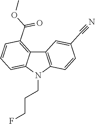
C12=C(N(CCCF)C3=CC=CC(C(OC)=O)=C13)C=CC(C#N)=C2
